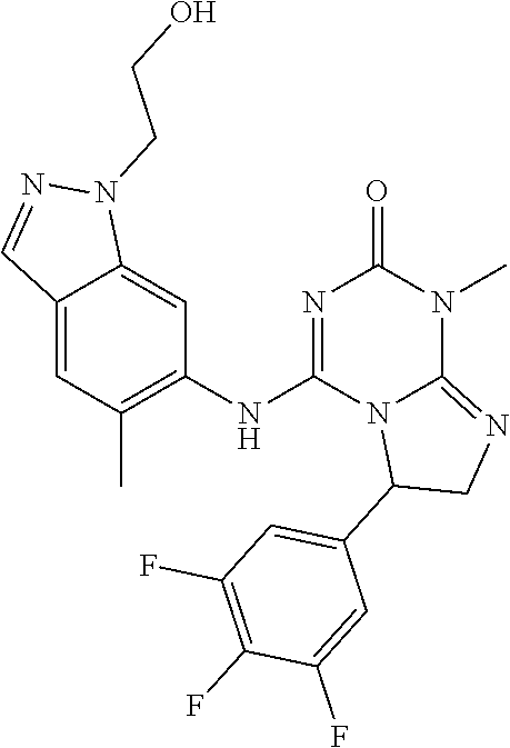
C12=CC(C)=C(NC3=NC(=O)N(C)C4=NCC(C5=CC(F)=C(F)C(F)=C5)N34)C=C1N(CCO)N=C2
